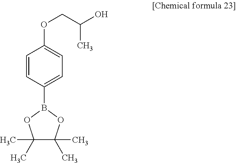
C1=CC(B2OC(C)(C)C(C)(C)O2)=CC=C1OCC(O)C
